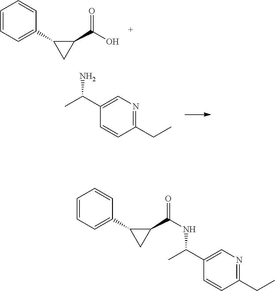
C1=CC=C(C2CC2C(O)=O)C=C1.C1(CC)=NC=C(C(C)N)C=C1.C1=CC=C(C2CC2C(=O)NC(C2=CN=C(CC)C=C2)C)C=C1
